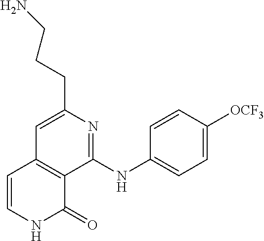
C(C1=CC2=C(C(NC3=CC=C([OCF3])C=C3)=N1)C(=O)NC=C2)CCN
